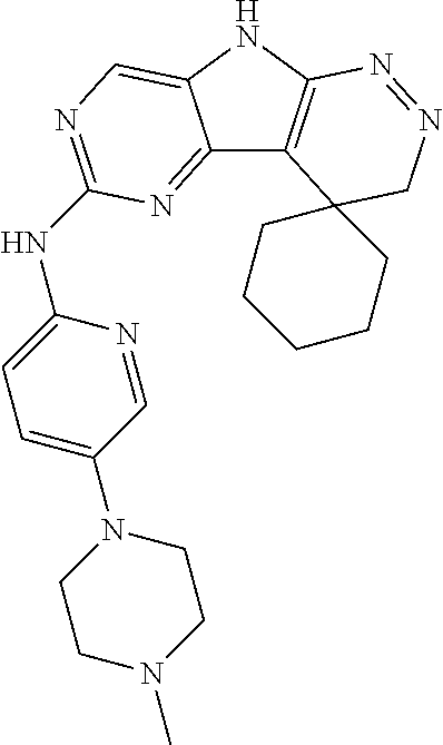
C12=NC(NC3=CC=C(N4CCN(C)CC4)C=N3)=NC=C1NC1=C2C2(CN=N1)CCCCC2
